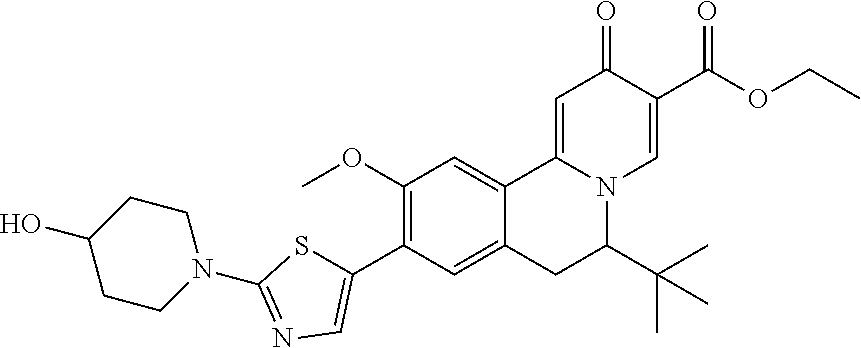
C1(OC)=C(C2=CN=C(N3CCC(O)CC3)S2)C=C2C(=C1)C1=CC(=O)C(C(OCC)=O)=CN1C(C(C)(C)C)C2
